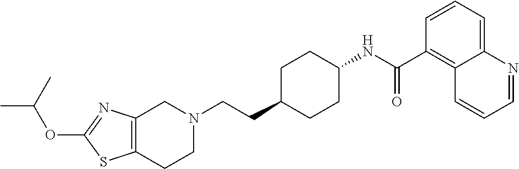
C1(OC(C)C)=NC2=C(S1)CCN(CCC1CCC(NC(C3=C4C(=CC=C3)N=CC=C4)=O)CC1)C2
